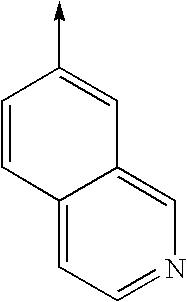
C1=CC2=CC=NC=C2C=C1->C
